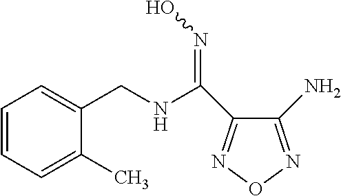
C(C1=CC=CC=C1C)NC(=NO)C1=NON=C1N
